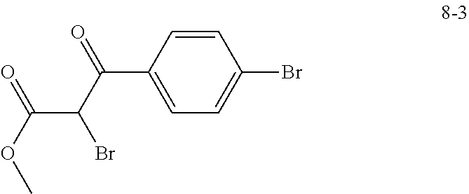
C1=CC(C(C(C(OC)=O)Br)=O)=CC=C1Br
